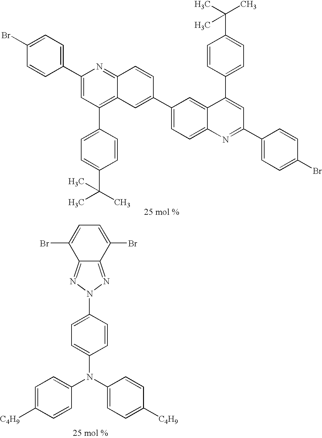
C1(Br)=CC=C(C2=CC(C3=CC=C(C(C)(C)C)C=C3)=C3C(=N2)C=CC(C2=CC=C4C(=C2)C(C2=CC=C(C(C)(C)C)C=C2)=CC(C2=CC=C(Br)C=C2)=N4)=C3)C=C1.C12=NN(C3=CC=C(N(C4=CC=C([C4H9])C=C4)C4=CC=C([C4H9])C=C4)C=C3)N=C1C(Br)=CC=C2Br
